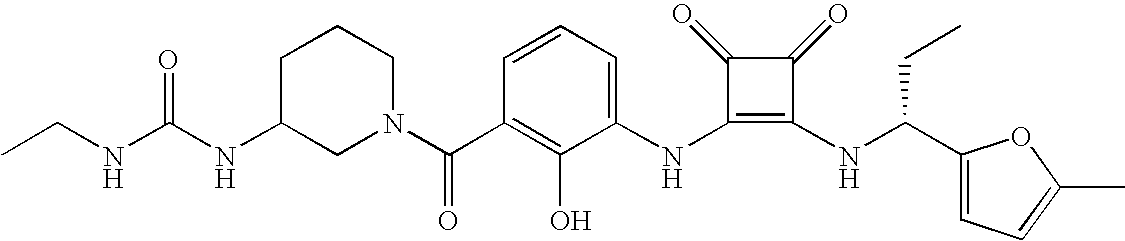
N(C1=C(NC(CC)C2=CC=C(C)O2)C(=O)C1=O)C1=CC=CC(C(=O)N2CC(NC(NCC)=O)CCC2)=C1O
